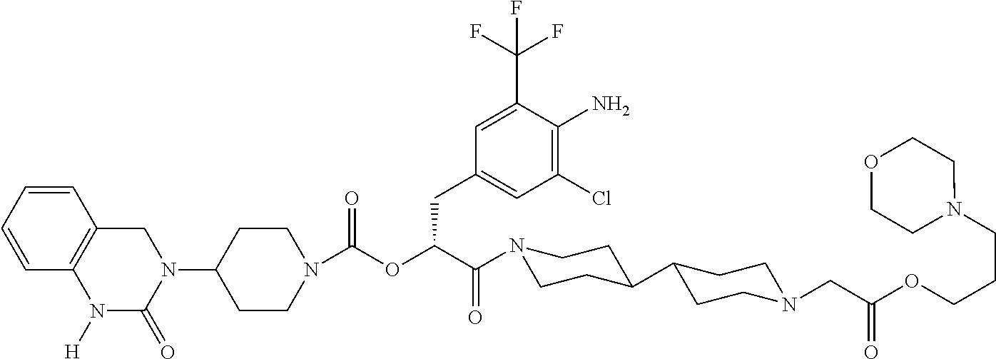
C1(N2C(=O)N([H])C3=C(C=CC=C3)C2)CCN(C(OC(C(=O)N2CCC(C3CCN(CC(OCCCN4CCOCC4)=O)CC3)CC2)CC2=CC(Cl)=C(N)C(C(F)(F)F)=C2)=O)CC1
